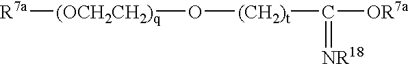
[R7a][(OCH2CH2)q]O[(CH2)t]C([OR7a])=[NR18]
